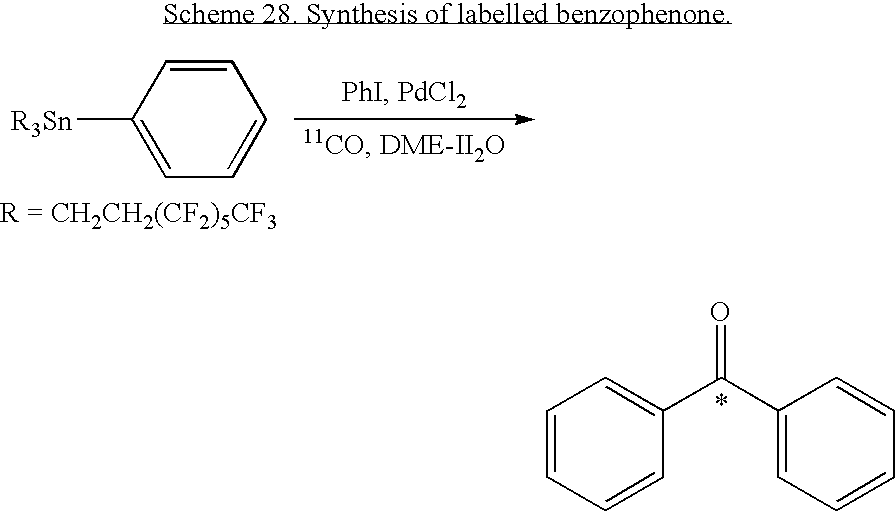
C1=CC([R3Sn])=CC=C1.[R = CH2CH2(CF2)5CF3].C1=CC=CC(C(C2=CC=CC=C2)=O)=C1.*
